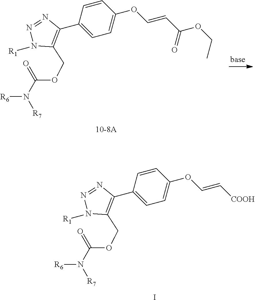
C1=C(C2=C(COC(N([R6])[R7])=O)N([R1])N=N2)C=CC(OC=CC(OCC)=O)=C1.C1=C(C2=C(COC(N([R6])[R7])=O)N([R1])N=N2)C=CC(OC=C[COOH])=C1.I
